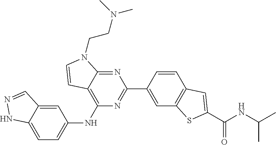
C1(NC2=CC=C3C(=C2)C=NN3)=C2C(=NC(C3=CC4=C(C=C3)C=C(C(NC(C)C)=O)S4)=N1)N(CCN(C)C)C=C2
